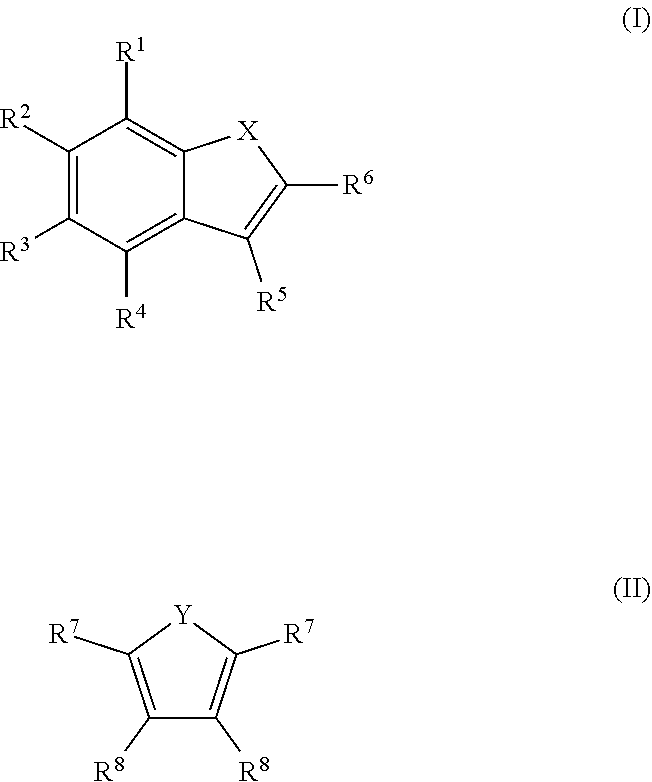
C1([R2])=C([R3])C([R4])=C2C(=C1[R1])[X]C([R6])=C2[R5].C1([R8])=C([R7])[Y]C([R7])=C1[R8]
